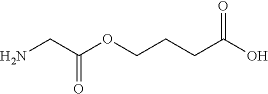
NCC(OCCCC(O)=O)=O
